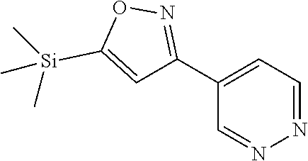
C1(C2=NOC([Si](C)(C)C)=C2)=CC=NN=C1
